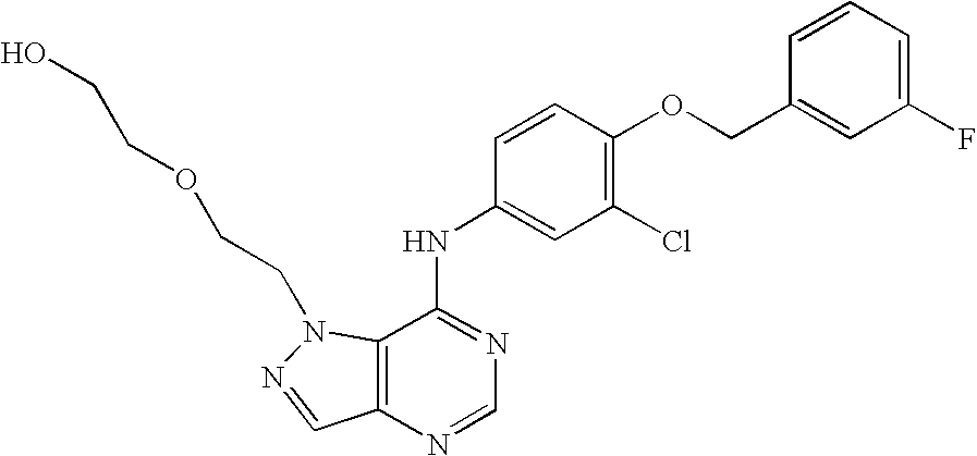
C1=CC(COC2=C(Cl)C=C(NC3=NC=NC4=C3N(CCOCCO)N=C4)C=C2)=CC(F)=C1
